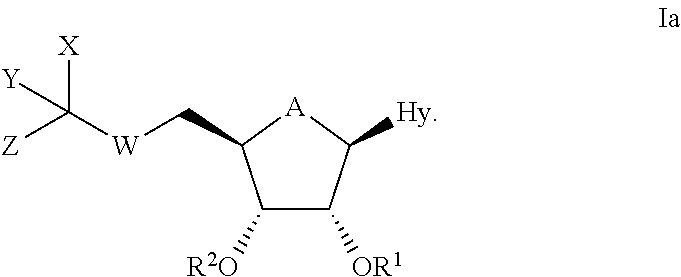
[R2O]C1C([OR1])C([Hy])[A]C1C[W]C([Z])([X])[Y]
